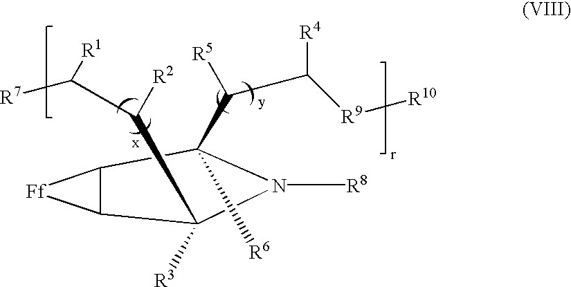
C12C(C([R3])(C([R2])C([R1])[R7])N([R8])C1([R6])C(C([R9][R10])[R4])[R5])[Ff]2
